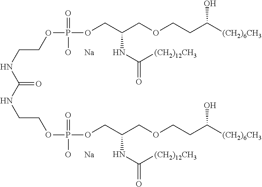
C(NCCOP(OCC(COCCC([(CH2)6CH3])O)NC(=O)[(CH2)12CH3])(=O)[O      Na])(=O)NCCOP(OCC(COCCC([(CH2)6CH3])O)NC(=O)[(CH2)12CH3])(=O)[O      Na]
